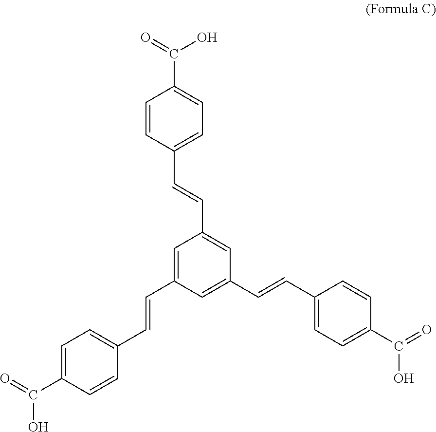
C1=C(C=CC2=CC=C(C(=O)O)C=C2)C=C(C=CC2=CC=C(C(=O)O)C=C2)C=C1C=CC1=CC=C(C(=O)O)C=C1
